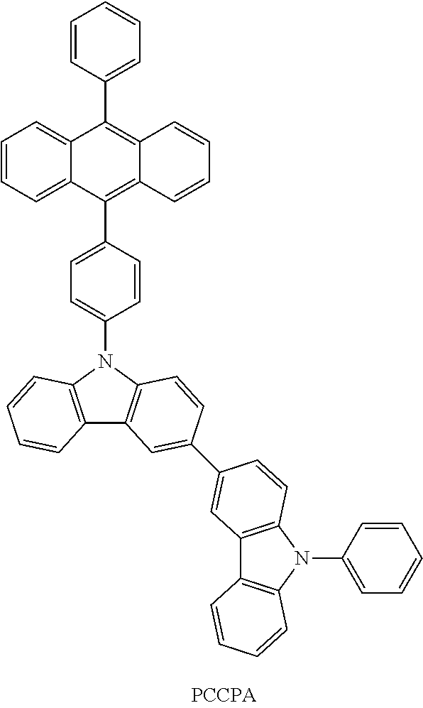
C1=CC=C2C(=C1)C(C1=CC=CC=C1)=C1C(=C2C2=CC=C(N3C4=C(C5=C3C=CC=C5)C=C(C3=CC5=C(N(C6=CC=CC=C6)C6=C5C=CC=C6)C=C3)C=C4)C=C2)C=CC=C1
